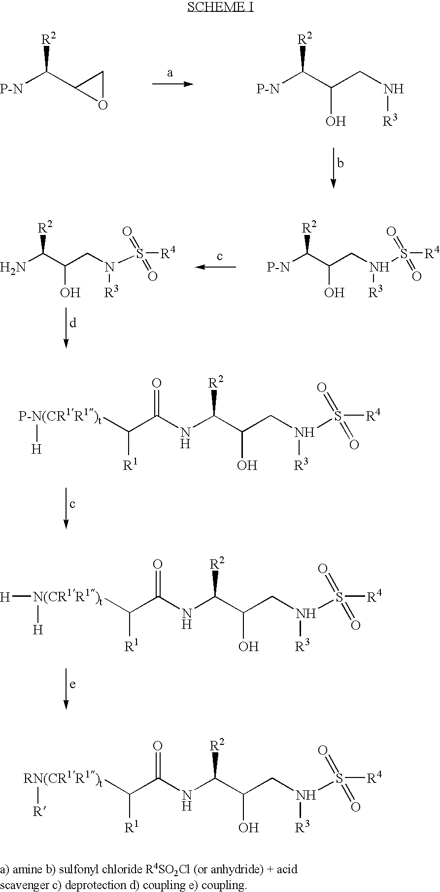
[P-N]C(C1OC1)[R2].[P-N]C(C(CN[R3])O)[R2].NC(C(CN([R3])S(=O)(=O)[R4])O)[R2].[P-N]C(C(CN([R3])S(=O)(=O)[R4])O)[R2].N(C(C(CN([R3])S(=O)(=O)[R4])O)[R2])C(C([P-N(CR1R1)t][H])[R1])=O.N(C(C(CN([R3])S(=O)(=O)[R4])O)[R2])C(C([N(CR1R1)t]([H])[H])[R1])=O.N(C(C(CN([R3])S(=O)(=O)[R4])O)[R2])C(C([RN(CR1R1)t][R])[R1])=O
